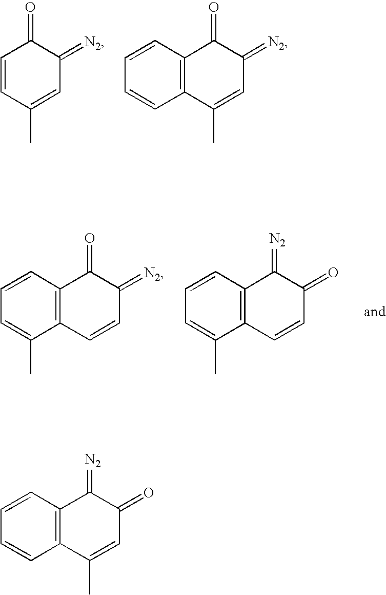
C1=CC(C)=CC(=[N2])C1=O.C12=C(C(C)=CC(=[N2])C1=O)C=CC=C2.C12=C(C=CC(=[N2])C1=O)C(C)=CC=C2.C12=C(C=CC(=O)C1=[N2])C(C)=CC=C2.C12=C(C(C)=CC(=O)C1=[N2])C=CC=C2
